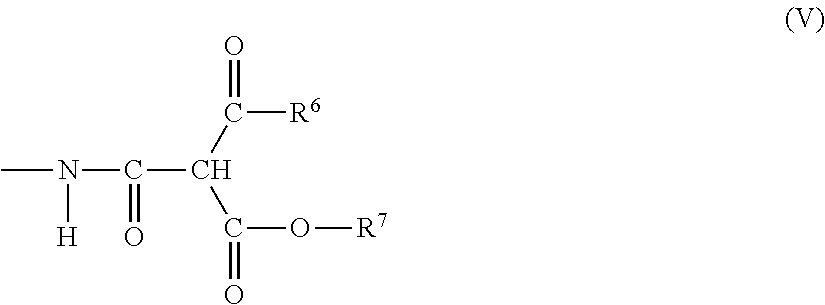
C(C(C([R6])=O)C(O[R7])=O)(N([H])C)=O
